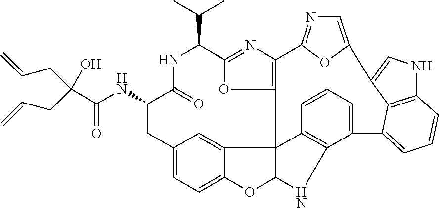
C(=O)(NC1C(=O)NC(C(C)C)C2=NC3=C(O2)C24C5=CC(=CC=C5OC2NC2=C4C=CC=C2C2=CC=CC4=C2C(=CN4)C2=CN=C3O2)C1)C(CC=C)(O)CC=C
